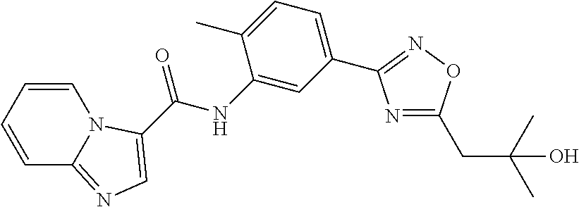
C1=CC=CC2=NC=C(C(NC3=CC(C4=NOC(CC(C)(C)O)=N4)=CC=C3C)=O)N12
